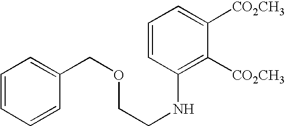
C1=CC=C([CO2CH3])C([CO2CH3])=C1NCCOCC1=CC=CC=C1
